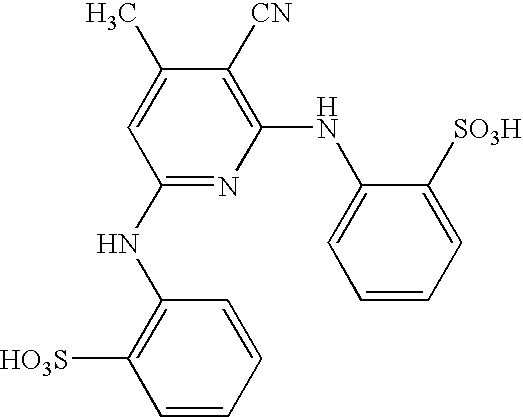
C1(C)=CC(NC2=C([HO3S])C=CC=C2)=NC(NC2=CC=CC=C2[SO3H])=C1[CN]
